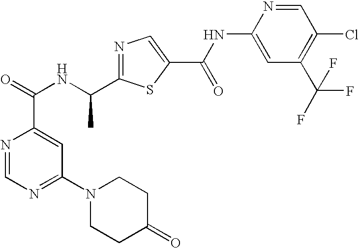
N1=C(C(NC(=O)C2=CC(N3CCC(=O)CC3)=NC=N2)C)SC(C(NC2=CC(C(F)(F)F)=C(Cl)C=N2)=O)=C1
